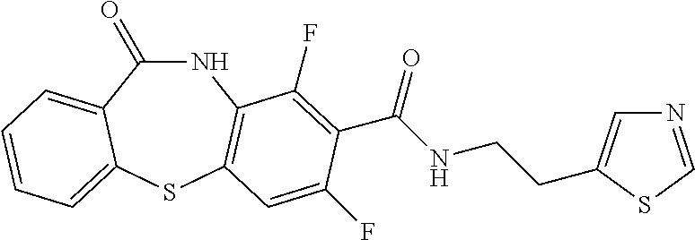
C1(=O)NC2=C(SC3=CC=CC=C13)C=C(F)C(C(NCCC1=CN=CS1)=O)=C2F
